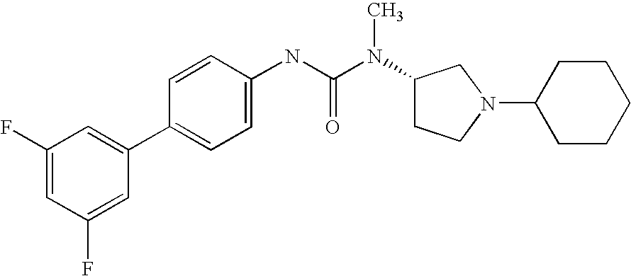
C1(F)=CC(F)=CC(C2=CC=C(NC(N(C3CCN(C4CCCCC4)C3)C)=O)C=C2)=C1
